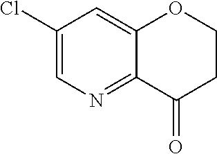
C1(Cl)=CN=C2C(=C1)OCCC2=O
